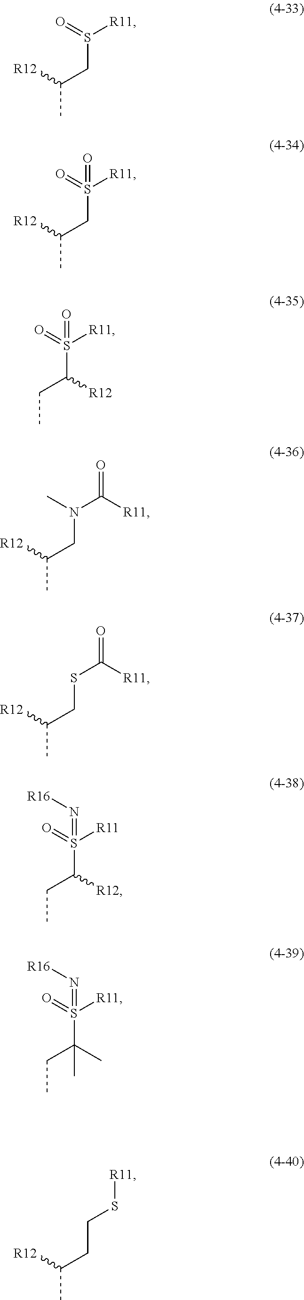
CC(CS(=O)[R11])[R12].CC(CS(=O)([R11])=O)[R12].CCC(S(=O)([R11])=O)[R12].CC(CN(C)C([R11])=O)[R12].CC(CSC([R11])=O)[R12].CCC(S([R11])(=O)=N[R16])[R12].CCC(S([R11])(=O)=N[R16])(C)C.CC(CCS[R11])[R12]
